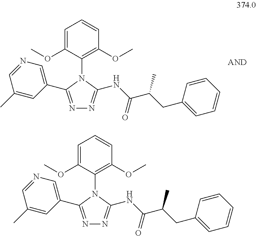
C1=C(OC)C(N2C(C3=CN=CC(C)=C3)=NN=C2NC(C(CC2=CC=CC=C2)C)=O)=C(OC)C=C1.C1=C(OC)C(N2C(C3=CN=CC(C)=C3)=NN=C2NC(C(CC2=CC=CC=C2)C)=O)=C(OC)C=C1
